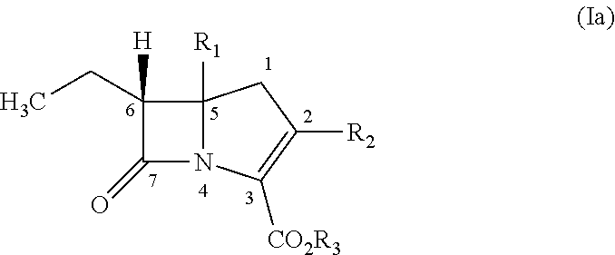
C12([R1])N(C([CO2R3])=C([R2])C1)C(=O)C2(CC)[H]
